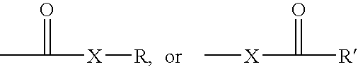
CC(=O)[X][R].[X](C(=O)[R])C
